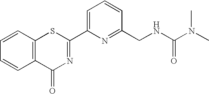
C1=C(C2=NC(=O)C3=C(S2)C=CC=C3)N=C(CNC(=O)N(C)C)C=C1
